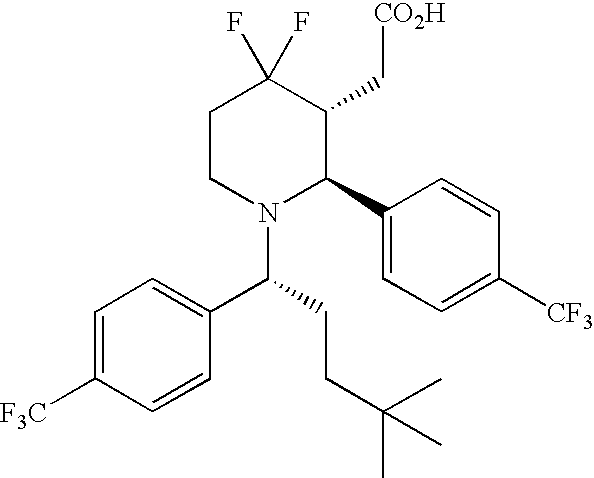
C1CN(C(CCC(C)(C)C)C2=CC=C([F3C])C=C2)C(C2=CC=C([CF3])C=C2)C(C[CO2H])C1(F)F
